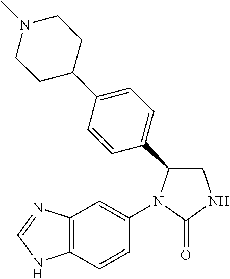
C12=C(C=CC(N3C(C4=CC=C(C5CCN(C)CC5)C=C4)CNC3=O)=C1)NC=N2
